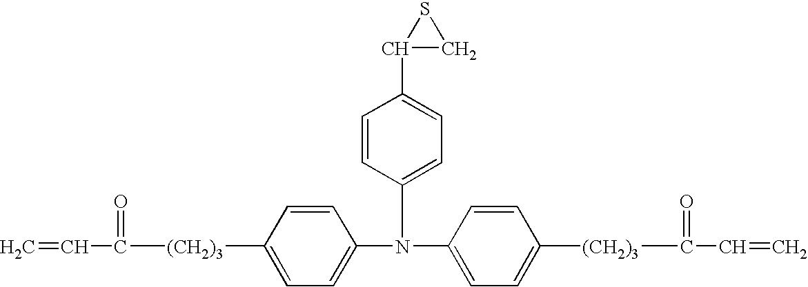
C1=C(N(C2=CC=C(C3CS3)C=C2)C2=CC=C([(CH2)3]C(=O)C=C)C=C2)C=CC([(CH2)3]C(=O)C=C)=C1
